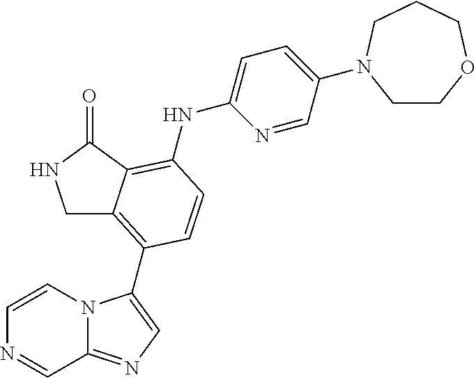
C1=CN2C(=NC=C2C2=C3CNC(=O)C3=C(NC3=CC=C(N4CCOCCC4)C=N3)C=C2)C=N1
